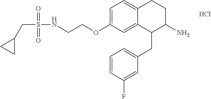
Cl.C1=C(OCCNS(CC2CC2)(=O)=O)C=C2C(=C1)CCC(N)C2CC1=CC=CC(F)=C1
